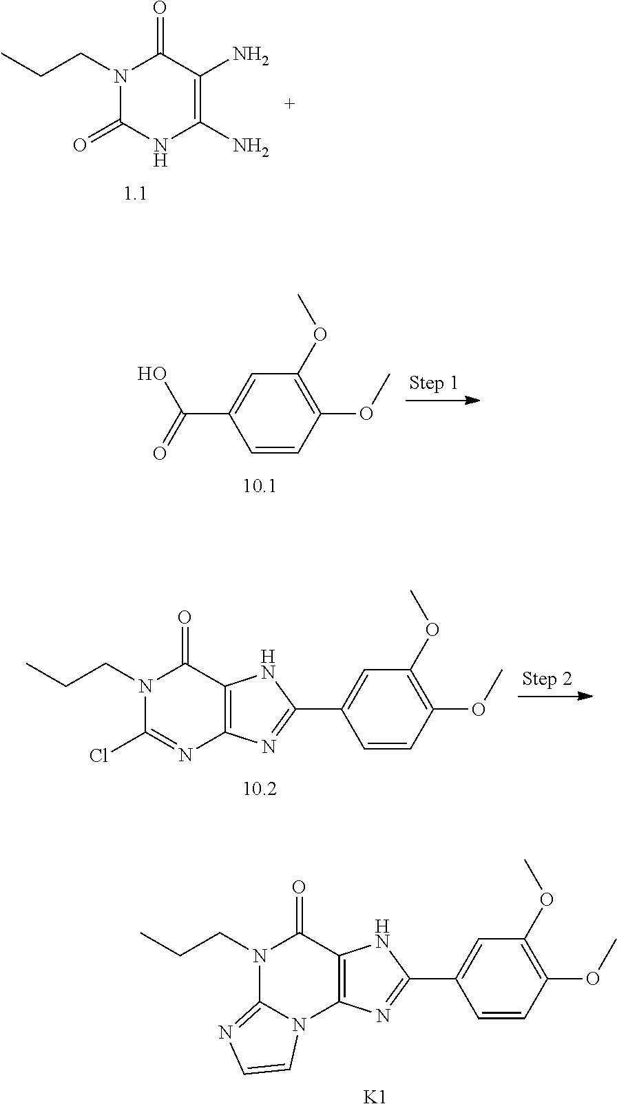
N1(CCC)C(=O)NC(N)=C(N)C1=O.C1=CC(OC)=C(OC)C=C1C(=O)O.C1=CC(OC)=C(OC)C=C1C1=NC2=C(N1)C(=O)N(CCC)C(Cl)=N2.C1=CC(OC)=C(OC)C=C1C1=NC2=C(N1)C(=O)N(CCC)C1=NC=CN21.[K1]
